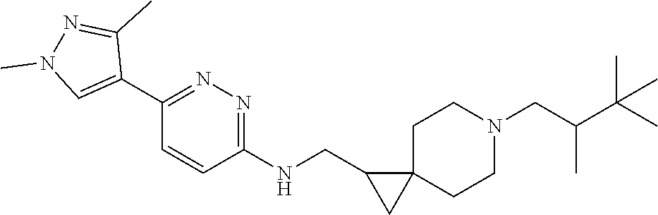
CC(C(CN1CCC2(CC1)CC2CNC1=NN=C(C2=CN(C)N=C2C)C=C1)C)(C)C
